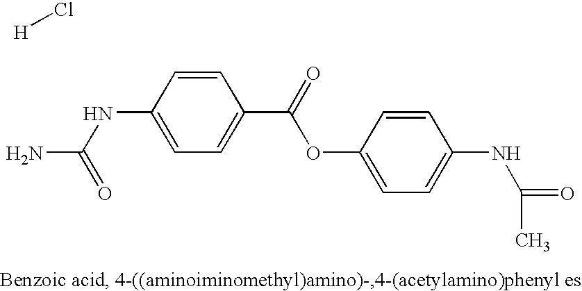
[H]Cl.NC(NC1=CC=C(C(=O)OC2=CC=C(NC(C)=O)C=C2)C=C1)=O
